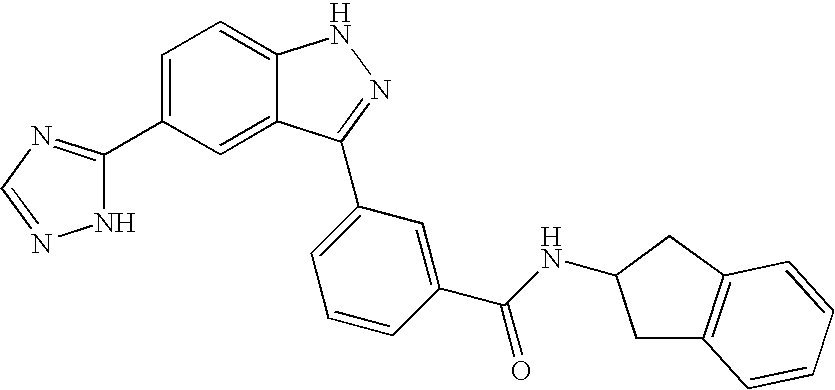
C1=C(C2=NC=NN2)C=C2C(=C1)NN=C2C1=CC=CC(C(NC2CC3=C(C2)C=CC=C3)=O)=C1
